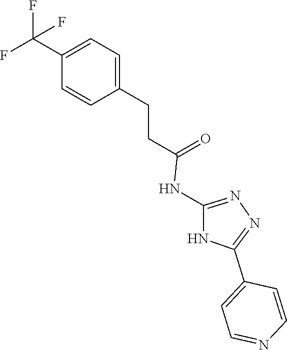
N1=C(NC(CCC2=CC=C(C(F)(F)F)C=C2)=O)NC(C2=CC=NC=C2)=N1
